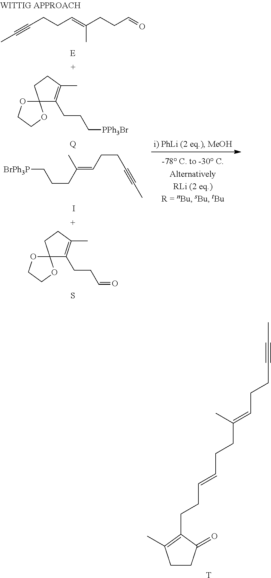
C1CC(=O)C(CCC=CCCC(=CCCC#CC)C)=C1C.[T].C12(OCCO1)C(CCC[PPh3Br])=C(C)CC2.[Q].C12(OCCO1)C(CCC=O)=C(C)CC2.S.CC#CCCC=C(CCC=O)C.[E].I.[BrPh3P]CCCC(=CCCC#CC)C
